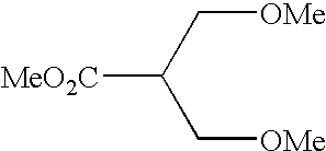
[MeO2C]C(C[OMe])C[OMe]
